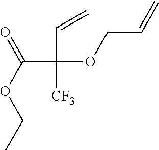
C(C(C=C)([CF3])OCC=C)(=O)OCC
